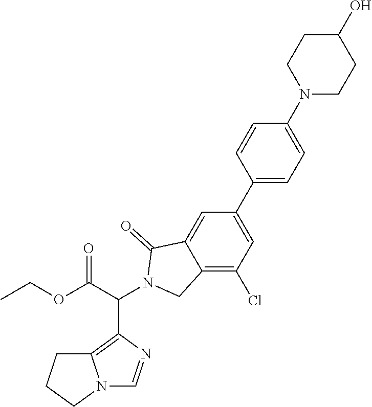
N12C=NC(C(C(OCC)=O)N3CC4=C(Cl)C=C(C5=CC=C(N6CCC(O)CC6)C=C5)C=C4C3=O)=C1CCC2
